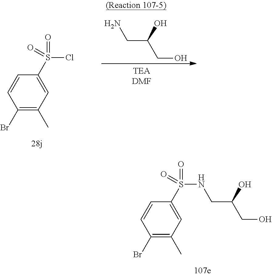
C1(Br)=C(C)C=C(S(Cl)(=O)=O)C=C1.NCC(CO)O.C1(Br)=C(C)C=C(S(NCC(CO)O)(=O)=O)C=C1
